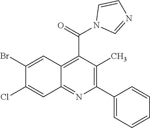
C12=NC(C3=CC=CC=C3)=C(C)C(C(=O)N3C=NC=C3)=C1C=C(Br)C(Cl)=C2
